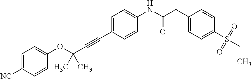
C1([NC])=CC=C(OC(C#CC2=CC=C(NC(CC3=CC=C(S(CC)(=O)=O)C=C3)=O)C=C2)(C)C)C=C1
